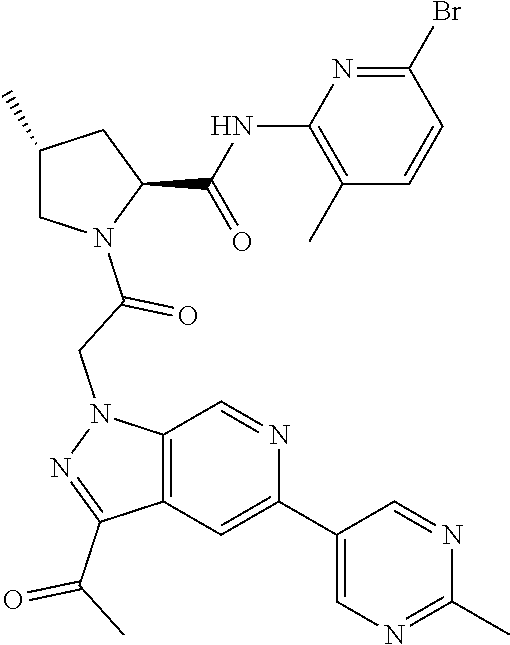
C1(C)CN(C(=O)CN2C3=C(C=C(C4=CN=C(C)N=C4)N=C3)C(C(C)=O)=N2)C(C(NC2=C(C)C=CC(Br)=N2)=O)C1
